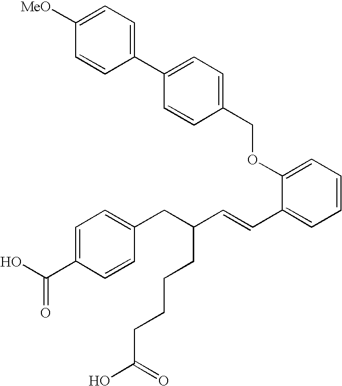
C1([MeO])=CC=C(C2=CC=C(COC3=CC=CC=C3C=CC(CC3=CC=C(C(O)=O)C=C3)CCCCC(O)=O)C=C2)C=C1
